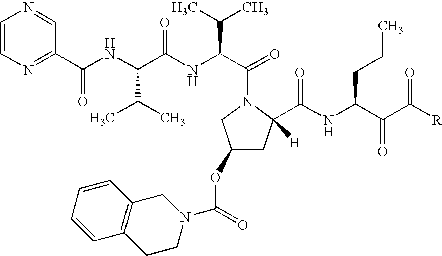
C1=CN=C(C(NC(C(NC(C(=O)N2CC(OC(N3CC4=C(CC3)C=CC=C4)=O)CC2([H])C(NC(C(C([R])=O)=O)CCC)=O)C(C)C)=O)C(C)C)=O)C=N1
